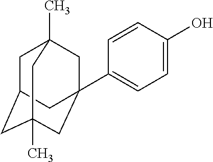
C1=CC(O)=CC=C1C12CC3(C)CC(CC(C)(C1)C3)C2
